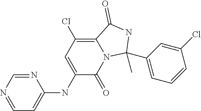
N1=CN=CC=C1NC1=CC(Cl)=C2N(C1=O)C(C)(C1=CC=CC(Cl)=C1)NC2=O
